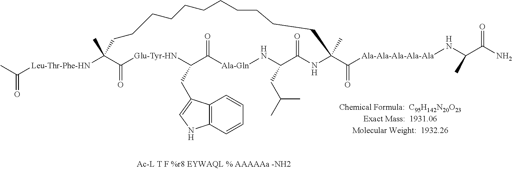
CC([Leu-Thr-Phe-HN]C1(C)C(=O)[Glu-Tyr-HN]C(CC2=CNC3=C2C=CC=C3)C(=O)[Ala-Gln]NC(CC(C)C)C(=O)NC(C(=O)[Ala-Ala-Ala-Ala-Ala]NC(C(=O)N)C)(C)CCCCCCCCCCC1)=O
